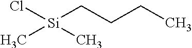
[Si](CCCC)(C)(Cl)C
